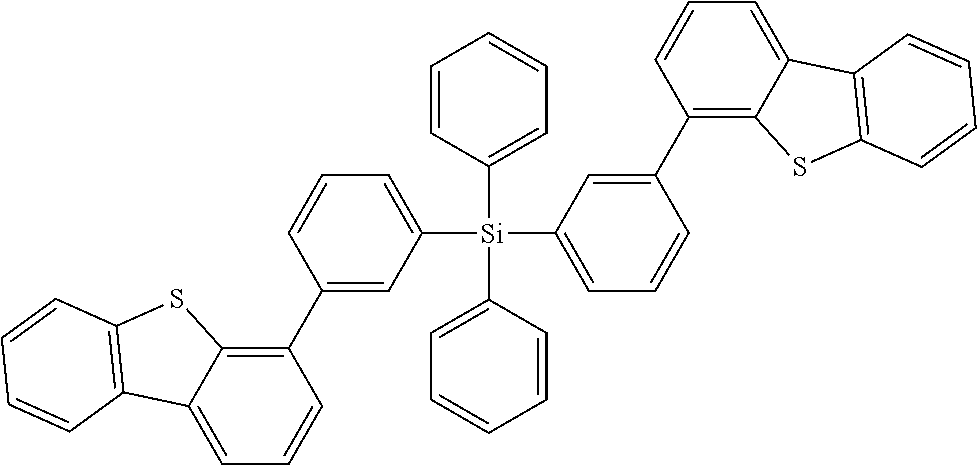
C1([Si](C2=CC=CC=C2)(C2=CC=CC(C3=C4C(=CC=C3)C3=C(S4)C=CC=C3)=C2)C2=CC=CC(C3=C4C(=CC=C3)C3=C(S4)C=CC=C3)=C2)=CC=CC=C1
